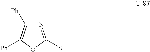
N1=C(S)OC([Ph])=C1[Ph]
